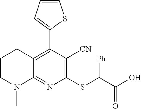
C1CN(C)C2=NC(SC([Ph])C(O)=O)=C([CN])C(C3=CC=CS3)=C2C1
